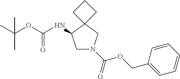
CC(OC(NC1CN(C(=O)OCC2=CC=CC=C2)CC12CCC2)=O)(C)C
